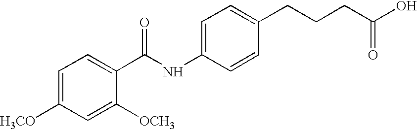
C1=C([H3CO])C=C([OCH3])C(C(NC2=CC=C(CCCC(O)=O)C=C2)=O)=C1
